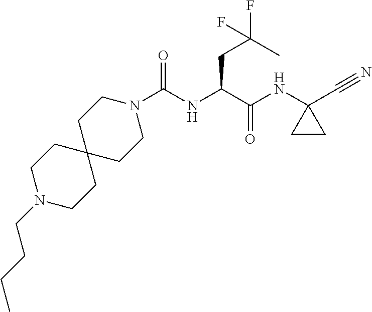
C(NC(C(NC1(C#N)CC1)=O)CC(F)(C)F)(N1CCC2(CC1)CCN(CCCC)CC2)=O
